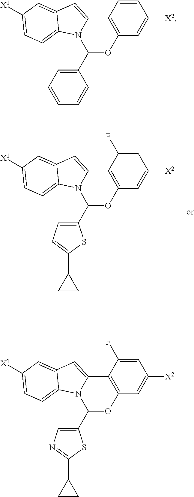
C1=CC2=C(OC(C3=CC=CC=C3)N3C2=CC2=CC([X1])=CC=C32)C=C1[X2].C1=C(F)C2=C(OC(C3=CC=C(C4CC4)S3)N3C2=CC2=CC([X1])=CC=C32)C=C1[X2].C1=C(F)C2=C(OC(C3=CN=C(C4CC4)S3)N3C2=CC2=CC([X1])=CC=C32)C=C1[X2]
